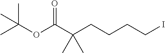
O(C(C(CCCCI)(C)C)=O)C(C)(C)C
